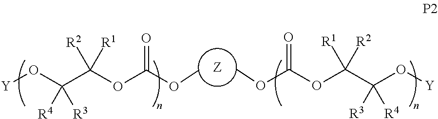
[Z].COC(OC(C(O[Y])([R4])[R3])([R2])[R1])=O.COC(OC(C(O[Y])([R3])[R4])([R1])[R2])=O
